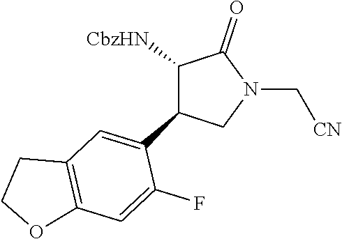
C12=C(OCC1)C=C(F)C(C1C([CbzHN])C(=O)N(C[CN])C1)=C2
